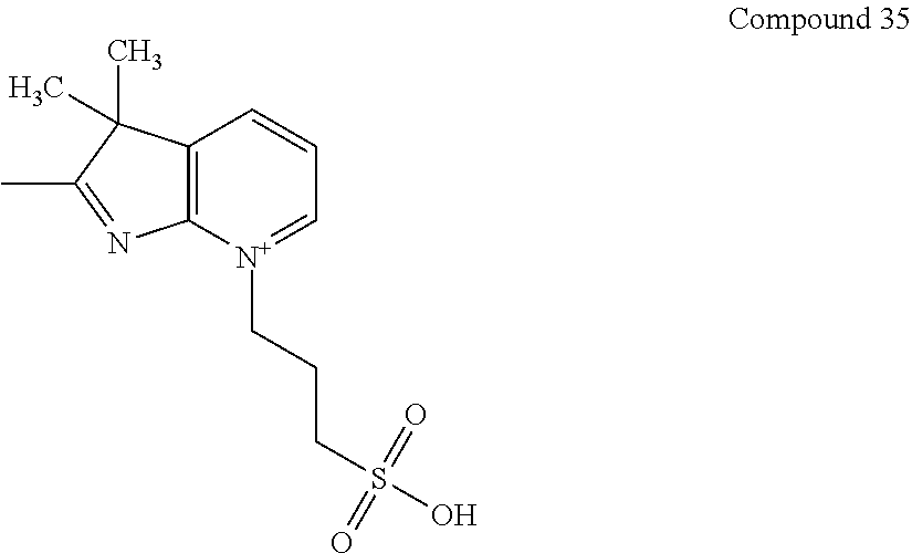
C12=C([N+](CCCS(=O)(=O)O)=CC=C1)N=C(C)C2(C)C
